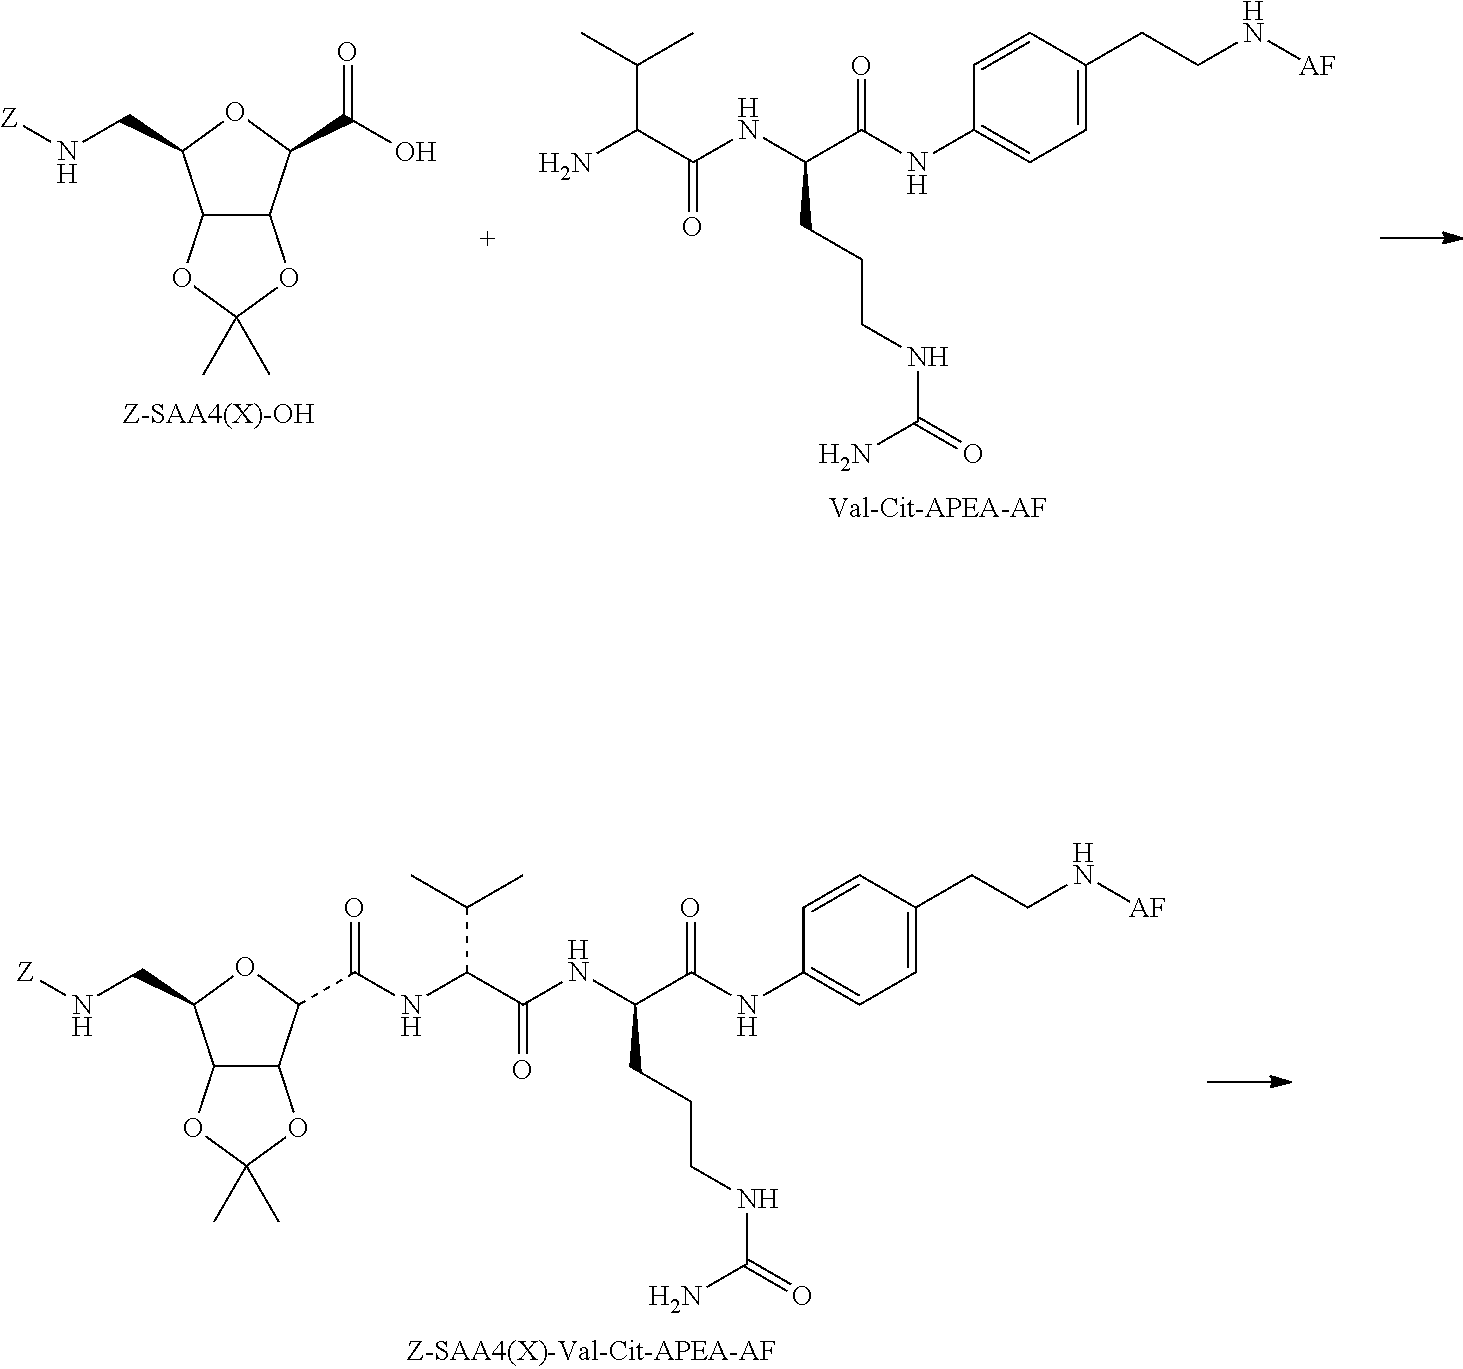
C(NC(C(N)C(C)C)=O)(C(NC1=CC=C(CCN[AF])C=C1)=O)CCCNC(N)=O.OC(C1C2C(C(CN[Z])O1)OC(C)(C)O2)=O.C12C(C(C(=O)NC(C(NC(C(NC3=CC=C(CCN[AF])C=C3)=O)CCCNC(N)=O)=O)C(C)C)OC1CN[Z])OC(C)(C)O2
